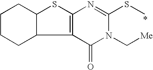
C1CCC2C(C1)SC1=C2C(=O)N(C[Me])C(SC)=N1
